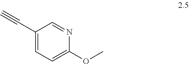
C1(C#C)=CC=C(OC)N=C1
